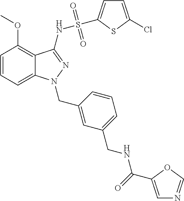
C1=CC=C2C(=C1OC)C(NS(C1=CC=C(Cl)S1)(=O)=O)=NN2CC1=CC(CNC(=O)C2=CN=CO2)=CC=C1
